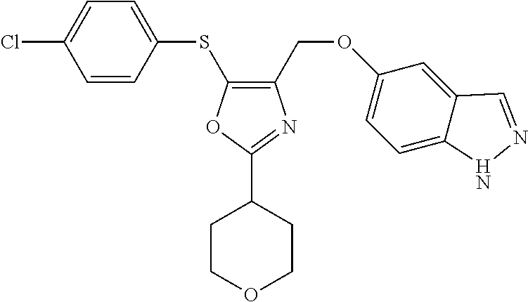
C1(SC2=C(COC3=CC=C4C(=C3)C=NN4)N=C(C3CCOCC3)O2)=CC=C(Cl)C=C1
